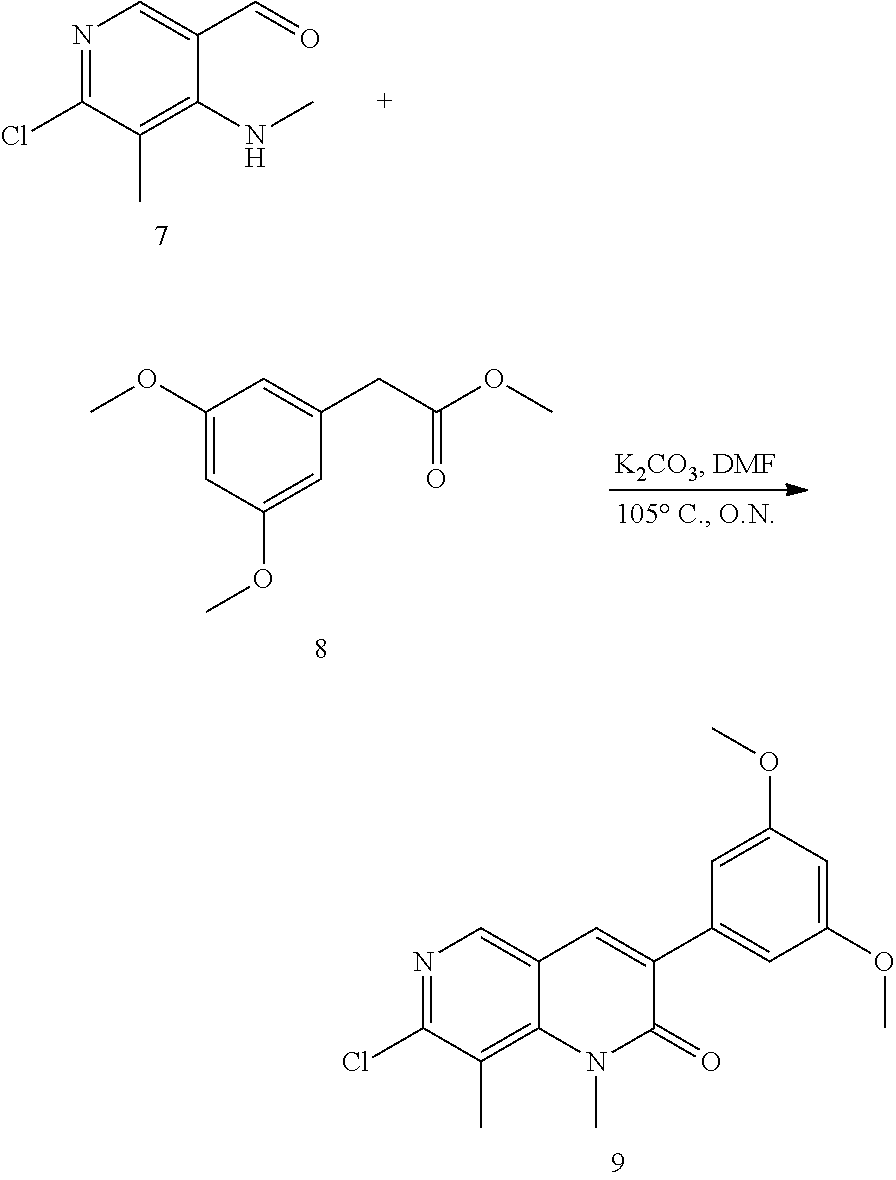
N1=C(Cl)C(C)=C2C(=C1)C=C(C1=CC(OC)=CC(OC)=C1)C(=O)N2C.N1=C(Cl)C(C)=C(NC)C(C=O)=C1.C1(OC)=CC(OC)=CC(CC(OC)=O)=C1
